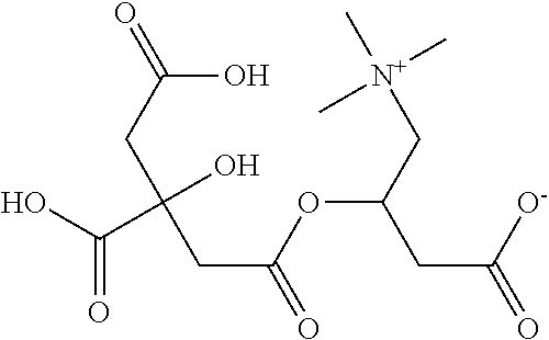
C(=O)(O)C(O)(CC(=O)OC(C[N+](C)(C)C)CC(=O)[O-])CC(=O)O
